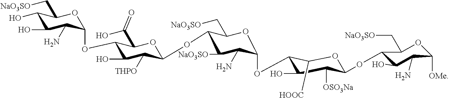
C1(O)C(O)C(N)C(OC2C(O)C([THPO])C(OC3C([NaO3SO])C(N)C(OC4C(O)C([OSO3Na])C(OC5C(O)C(N)C([OMe])OC5C[NaO3SO])OC4[HOOC])OC3C[NaO3SO])OC2C(O)=O)OC1C[NaO3SO]
